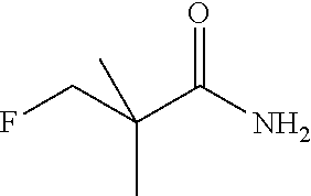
FCC(C(N)=O)(C)C
